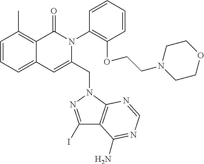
C1=CC=C2C(=C1C)C(=O)N(C1=C(OCCN3CCOCC3)C=CC=C1)C(CN1C3=C(C(I)=N1)C(N)=NC=N3)=C2
